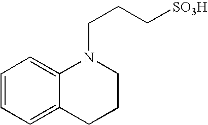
C1=CC=C2C(=C1)N(CCC[SO3H])CCC2
